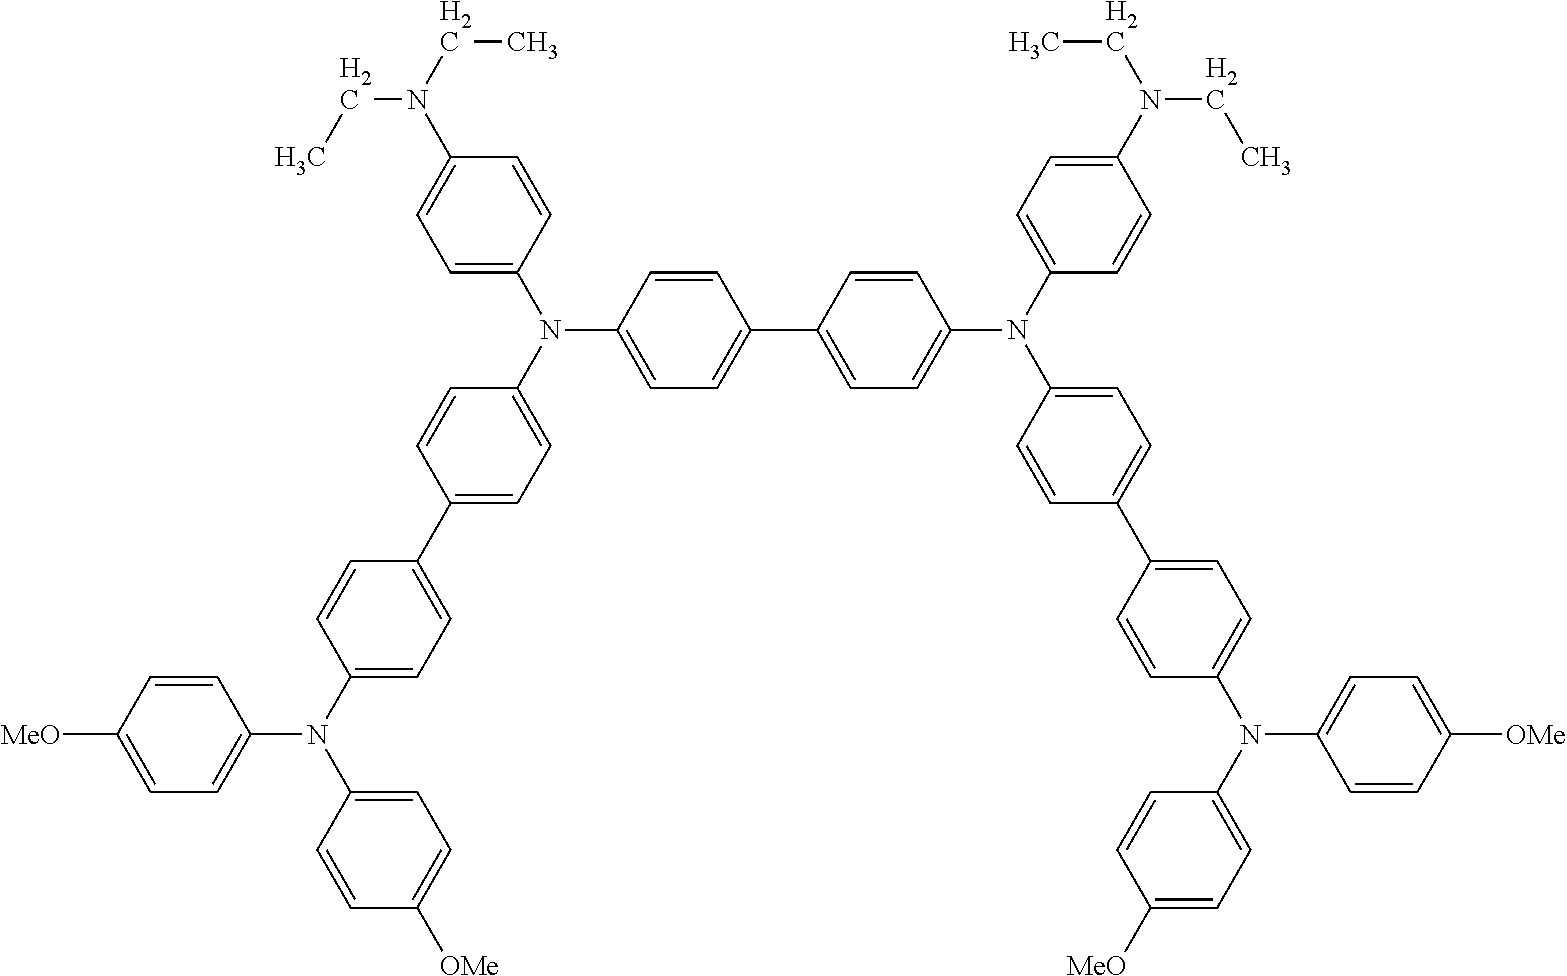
C1([MeO])=CC=C(N(C2=CC=C(C3=CC=C(N(C4=CC=C(N(CC)CC)C=C4)C4=CC=C(C5=CC=C(N(C6=CC=C(N(CC)CC)C=C6)C6=CC=C(C7=CC=C(N(C8=CC=C([MeO])C=C8)C8=CC=C([OMe])C=C8)C=C7)C=C6)C=C5)C=C4)C=C3)C=C2)C2=CC=C([OMe])C=C2)C=C1
